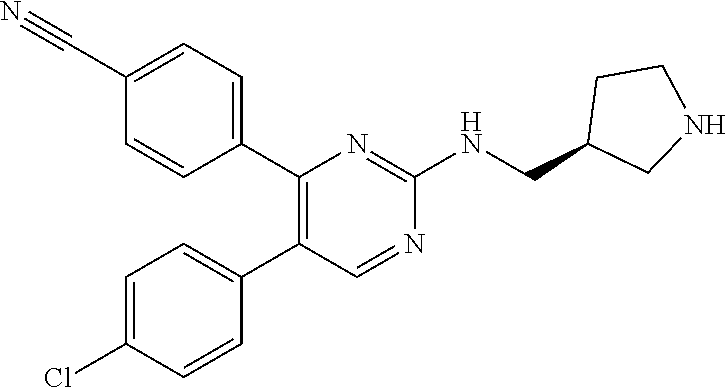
C1(C2=C(C3=CC=C(C#N)C=C3)N=C(NCC3CNCC3)N=C2)=CC=C(Cl)C=C1
